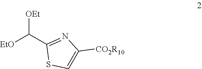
[EtO]C(C1=NC([CO2R10])=CS1)[OEt]
